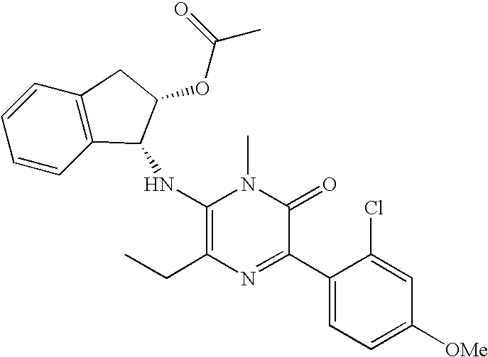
C1(NC2C3=C(C=CC=C3)CC2OC(C)=O)=C(CC)N=C(C2=CC=C([OMe])C=C2Cl)C(=O)N1C
